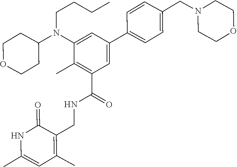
C1=CC(CN2CCOCC2)=CC=C1C1=CC(C(=O)NCC2=C(C)C=C(C)NC2=O)=C(C)C(N(C2CCOCC2)CCCC)=C1
